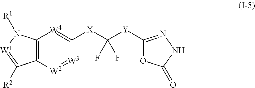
C12=C([W2]=[W3]C([X]C([Y]C3=NNC(=O)O3)(F)F)=[W4]1)C([R2])=[W1]N2[R1]
